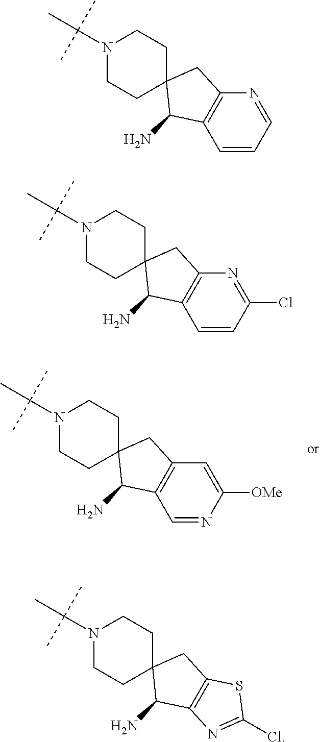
C1(N)C2=C(CC13CCN(C(C)(C)C)CC3)C=C([OMe])N=C2.N1(C(C)(C)C)CCC2(CC1)C(N)C1=C(C2)N=CC=C1.C1(N)C2=C(CC13CCN(C(C)(C)C)CC3)N=C(Cl)C=C2.C1(N)C2=C(CC13CCN(C(C)(C)C)CC3)SC(Cl)=N2
